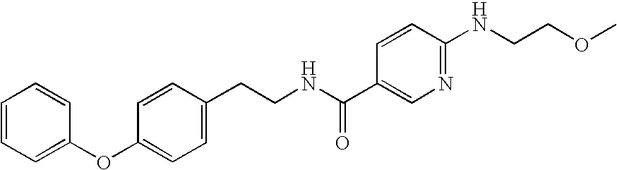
C1=CC=C(OC2=CC=C(CCNC(C3=CN=C(NCCOC)C=C3)=O)C=C2)C=C1
